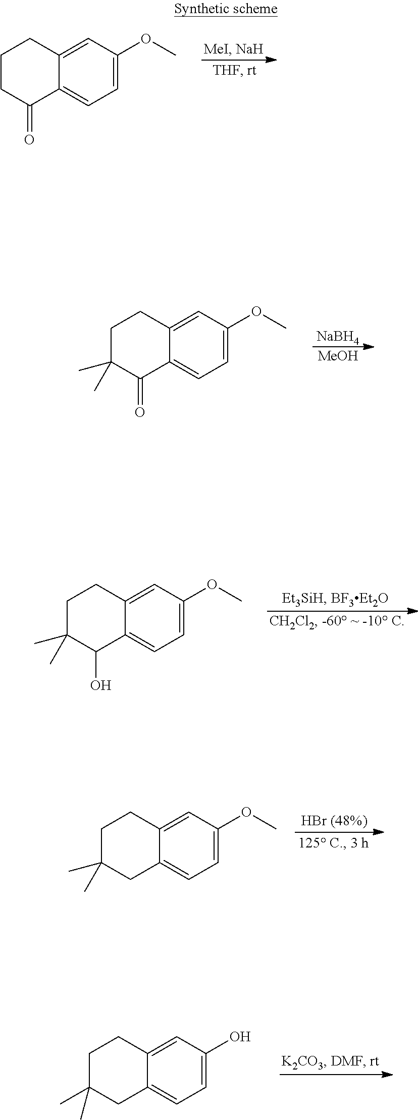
C1=C(OC)C=C2C(=C1)C(=O)CCC2.[NaBH4].[MeOH].C1=C(OC)C=C2C(=C1)C(=O)C(C)(C)CC2.C1=C(OC)C=C2C(=C1)C(O)C(C)(C)CC2.C1=C(OC)C=C2C(=C1)CC(C)(C)CC2.C1=C(O)C=C2C(=C1)CC(C)(C)CC2
